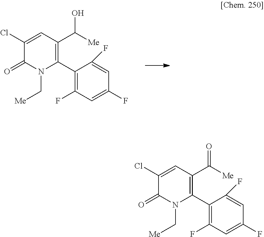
C1(Cl)=CC(C([Me])O)=C(C2=C(F)C=C(F)C=C2F)N(C[Me])C1=O.C1(Cl)=CC(C([Me])=O)=C(C2=C(F)C=C(F)C=C2F)N(C[Me])C1=O
